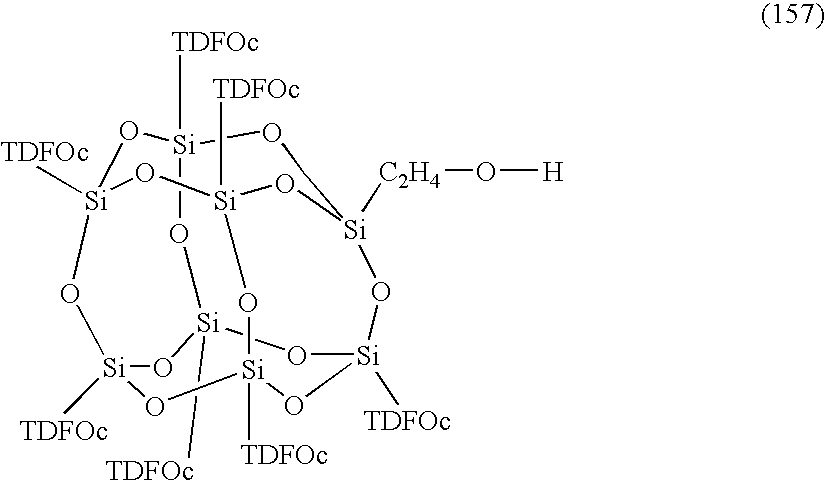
O1[Si]2([TDFOc])O[Si]3([TDFOc])O[Si]4([C2H4]O[H])CO[Si]1([TDFOc])O[Si]1([TDFOc])O[Si]([TDFOc])(O2)O[Si]([TDFOc])(O[Si]([TDFOc])(O1)O4)O3
